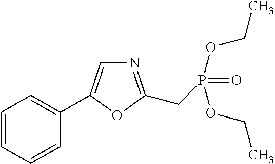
C1=CC=CC(C2=CN=C(CP(OCC)(=O)OCC)O2)=C1
